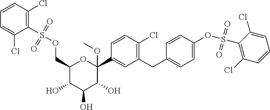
C1(O)C(O)C(O)C(OC)(C2=CC(CC3=CC=C(OS(C4=C(Cl)C=CC=C4Cl)(=O)=O)C=C3)=C(Cl)C=C2)OC1COS(C1=C(Cl)C=CC=C1Cl)(=O)=O
